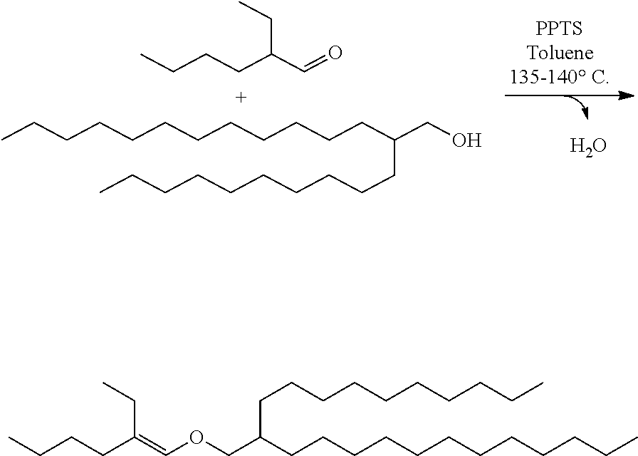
CCCCCCCCCCCCC(CO)CCCCCCCCCC.CCCCC(C=O)CC.O.CCCCCCCCCCCCC(COC=C(CCCC)CC)CCCCCCCCCC
